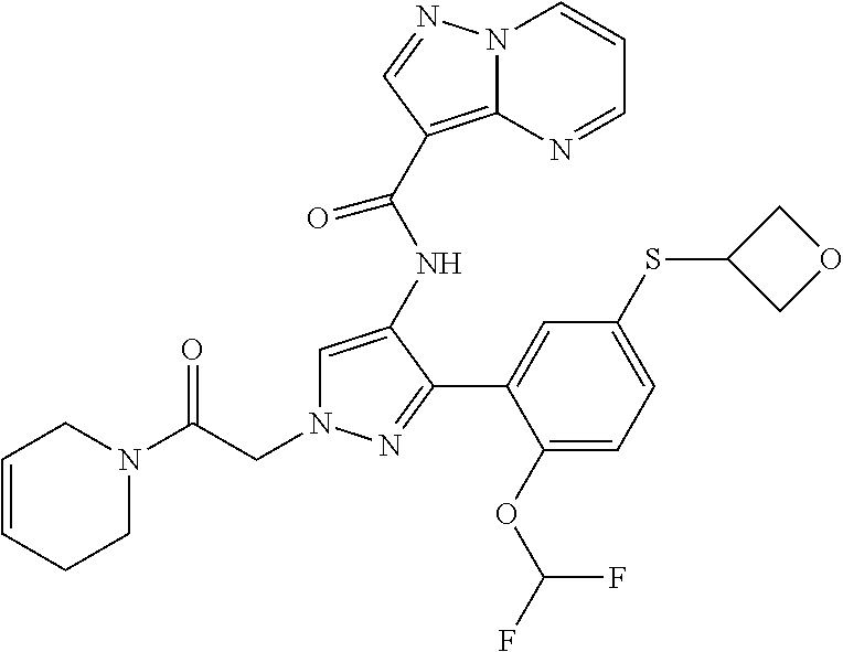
C(N1C=C(NC(C2=C3N(C=CC=N3)N=C2)=O)C(C2=CC(SC3COC3)=CC=C2OC(F)F)=N1)C(N1CC=CCC1)=O
